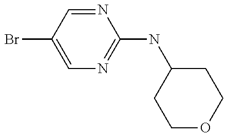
C1=C(Br)C=NC(NC2CCOCC2)=N1
